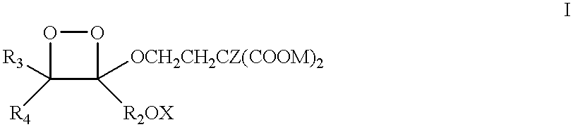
O1C([R4])([R3])C([R2OX])([OCH2CH2CZ(COOM)2])O1
